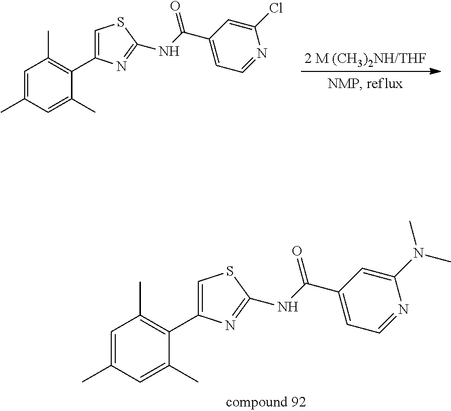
C1=C(C)C=C(C)C(C2=CSC(NC(C3=CC=NC(Cl)=C3)=O)=N2)=C1C.C1=C(C)C=C(C)C(C2=CSC(NC(C3=CC=NC(N(C)C)=C3)=O)=N2)=C1C
